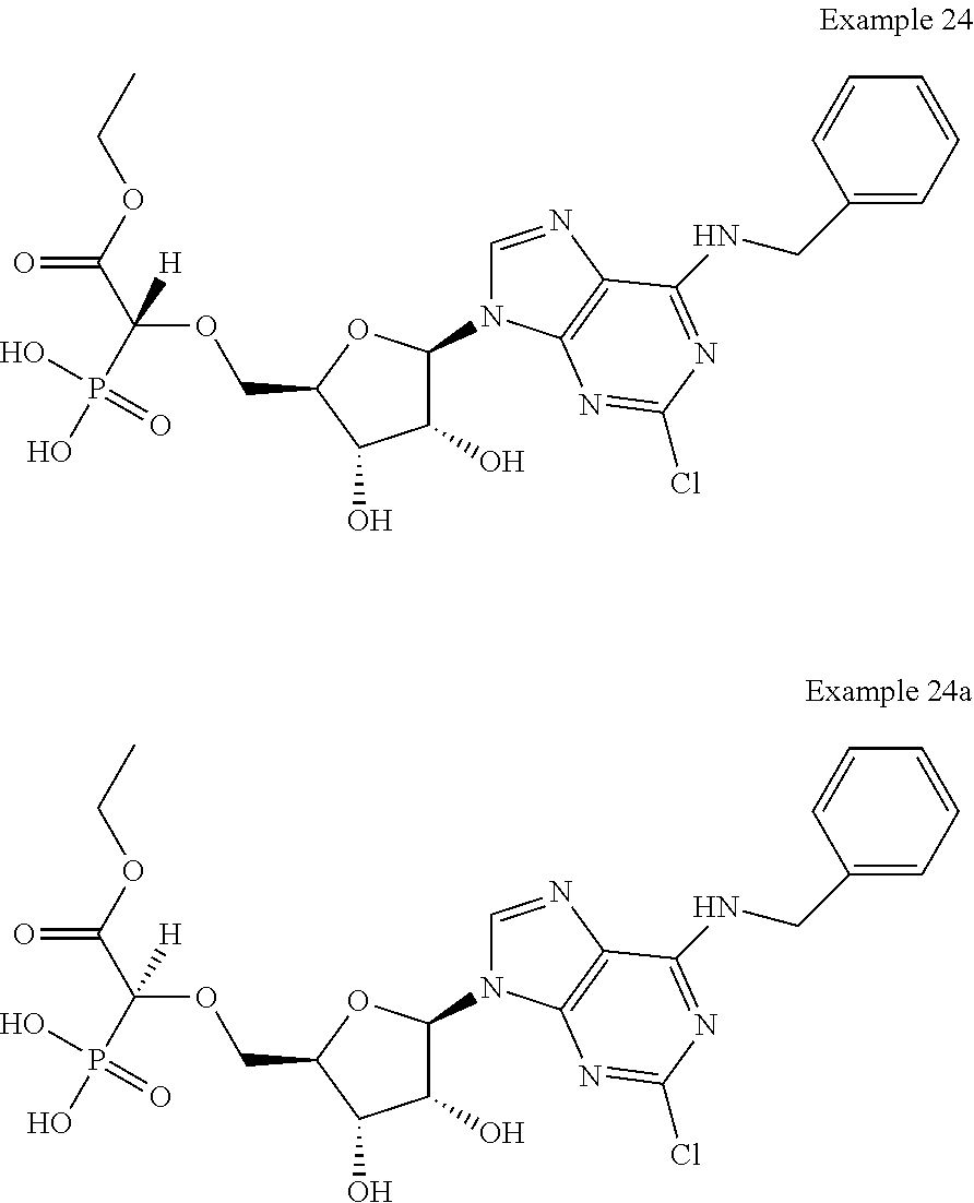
C(C1C(O)C(O)C(N2C=NC3=C2N=C(Cl)N=C3NCC2=CC=CC=C2)O1)OC(C(OCC)=O)(P(O)(O)=O)[H].C(C1C(O)C(O)C(N2C=NC3=C2N=C(Cl)N=C3NCC2=CC=CC=C2)O1)OC(C(OCC)=O)(P(O)(O)=O)[H]
